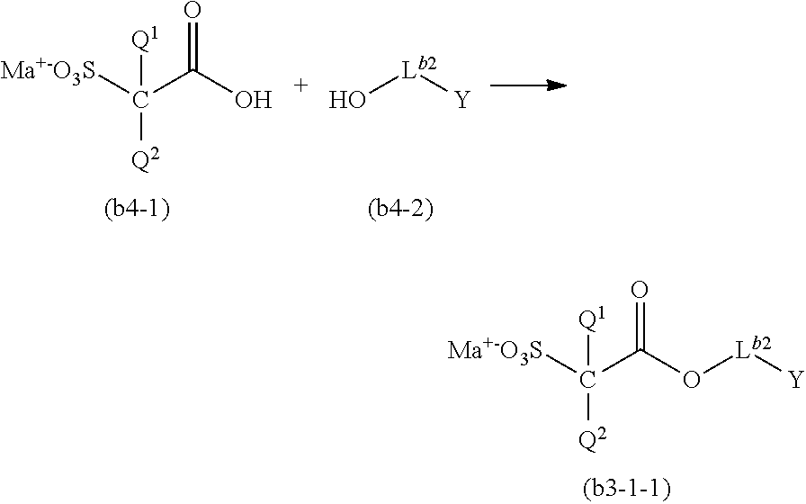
C([Q2])([Ma+-O3S])(C(O)=O)[Q1].O[Lb2][Y].C([Q2])([Ma+-O3S])(C(=O)O[Lb2][Y])[Q1]
